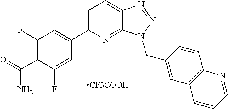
C1(C2=CC=C3C(=N2)N(CC2=CC4=C(C=C2)N=CC=C4)N=N3)=CC(F)=C(C(=O)N)C(F)=C1
